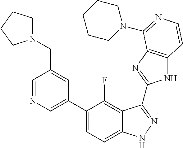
C1=C(C2=CC=C3C(=C2F)C(C2=NC4=C(N2)C=CN=C4N2CCCCC2)=NN3)C=C(CN2CCCC2)C=N1
